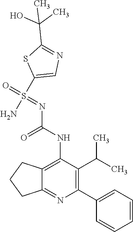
O=S(C1=CN=C(C(C)(O)C)S1)(N)=NC(=O)NC1=C2C(=NC(C3=CC=CC=C3)=C1C(C)C)CCC2
